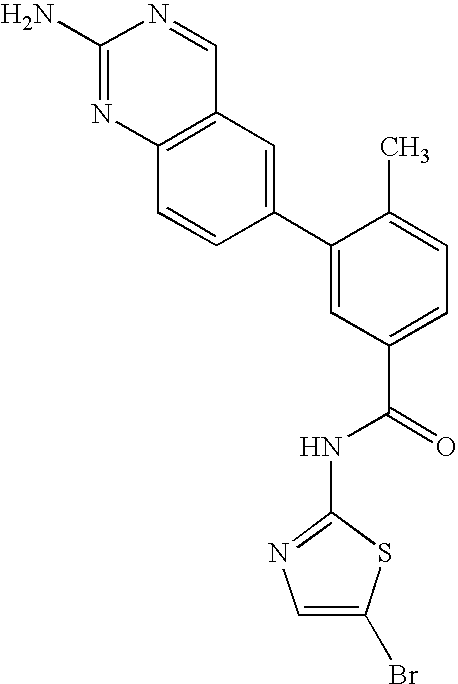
C12=C(N=C(N)N=C1)C=CC(C1=CC(C(=O)NC3=NC=C(Br)S3)=CC=C1C)=C2
